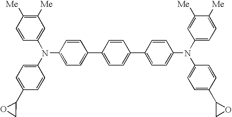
C1(N(C2=CC=C(C3OC3)C=C2)C2=CC([Me])=C([Me])C=C2)=CC=C(C2=CC=C(C3=CC=C(N(C4=CC=C([Me])C([Me])=C4)C4=CC=C(C5CO5)C=C4)C=C3)C=C2)C=C1
